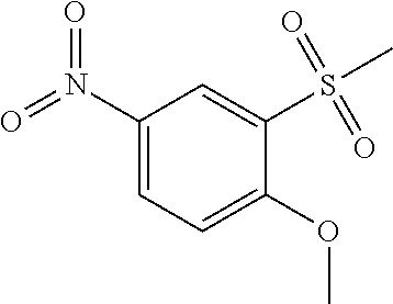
C1(N(=O)=O)=CC=C(OC)C(S(=O)(=O)C)=C1
